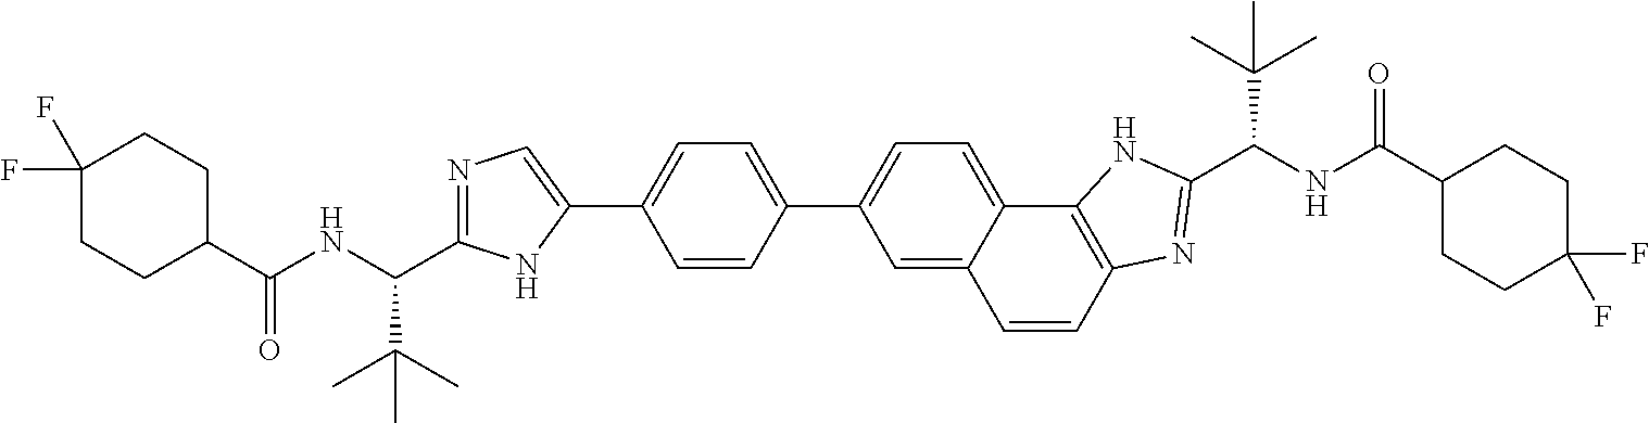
N1=C(C(C(C)(C)C)NC(C2CCC(F)(F)CC2)=O)NC(C2=CC=C(C3=CC=C4C(=C3)C=CC3=C4NC(C(C(C)(C)C)NC(=O)C4CCC(F)(F)CC4)=N3)C=C2)=C1
